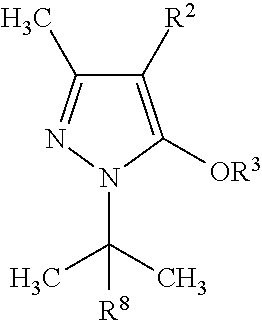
C1([R2])=C([OR3])N(C(C)(C)[R8])N=C1C
